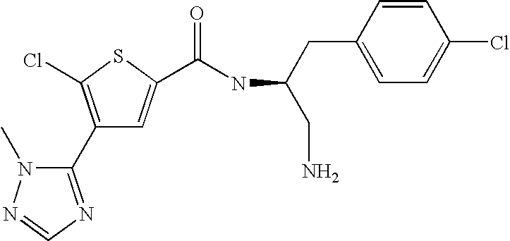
C1(C2=NC=NN2C)=C(Cl)SC(C(NC(CN)CC2=CC=C(Cl)C=C2)=O)=C1
